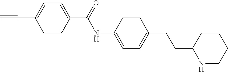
C1=CC(C(=O)NC2=CC=C(CCC3NCCCC3)C=C2)=CC=C1C#C
